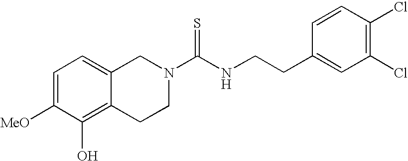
C1=C([MeO])C(O)=C2C(=C1)CN(C(NCCC1=CC(Cl)=C(Cl)C=C1)=S)CC2
